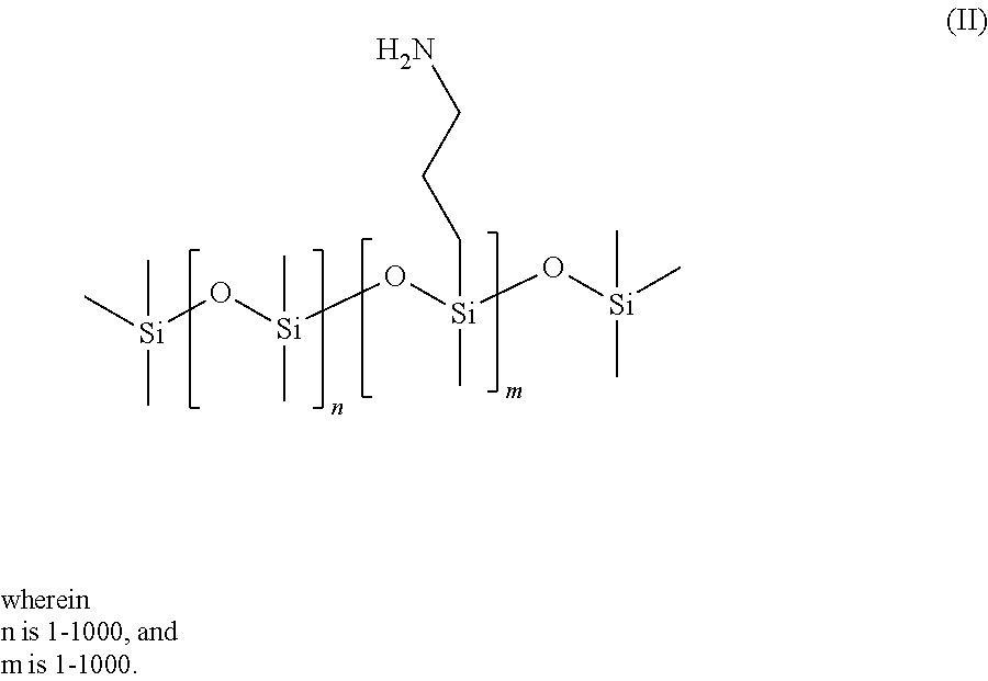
C[Si](O[Si](O[Si](O[Si](C)(C)C)(C)CCCN)(C)C)(C)C
